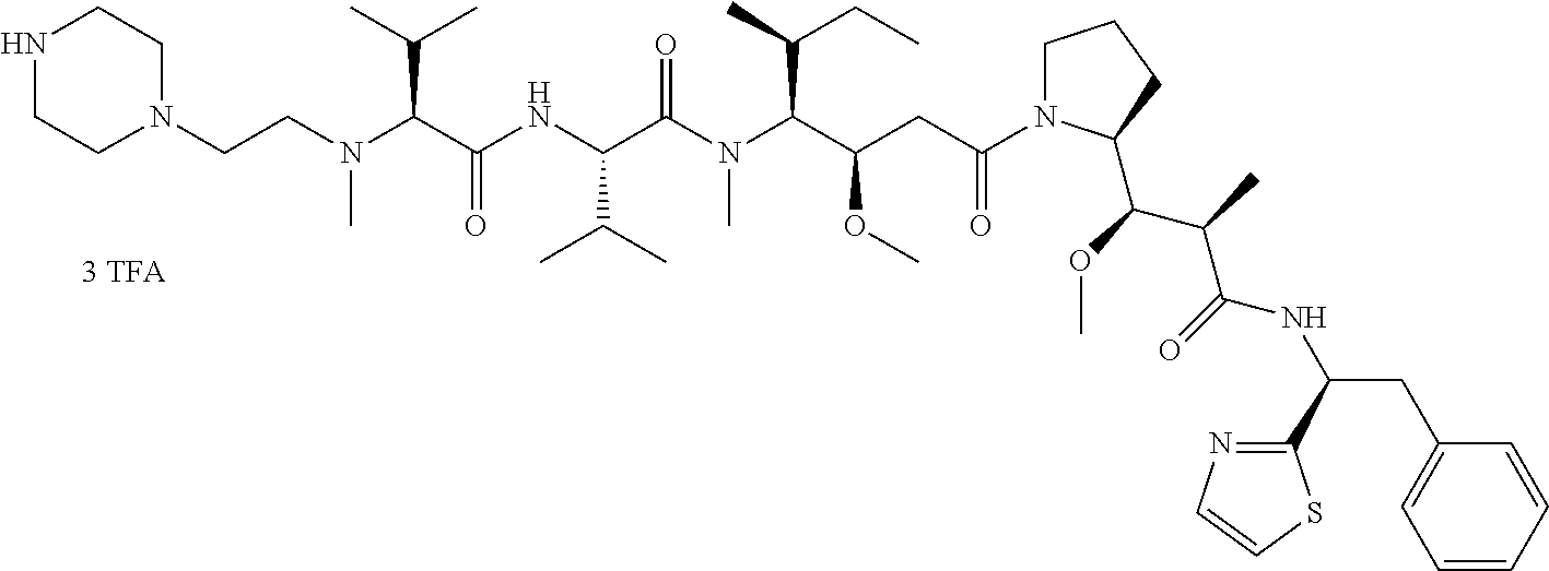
N(C(C(NC(C(N(C(C(CC(N1CCCC1C(C(C)C(NC(CC1=CC=CC=C1)C1=NC=CS1)=O)OC)=O)OC)C(C)CC)C)=O)C(C)C)=O)C(C)C)(CCN1CCNCC1)C
